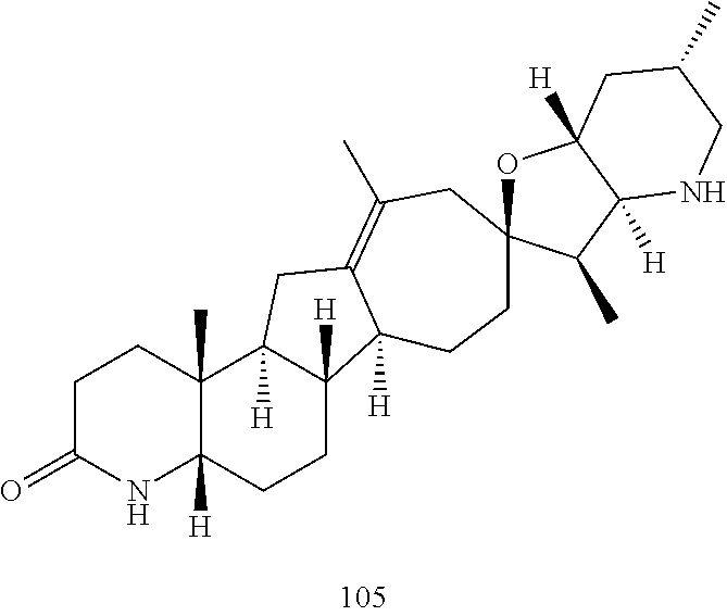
C1C(=O)NC2([H])C(C)(C1)C1([H])C([H])(CC2)C2([H])C(=C(C)CC3(CC2)OC2([H])C([H])(C3C)NCC(C)C2)C1
